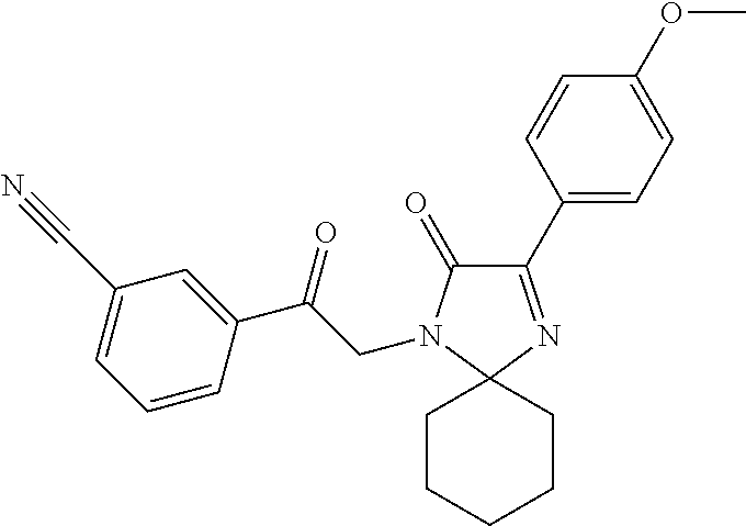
C1(C2=CC=C(OC)C=C2)=NC2(N(CC(C3=CC(C#N)=CC=C3)=O)C1=O)CCCCC2
